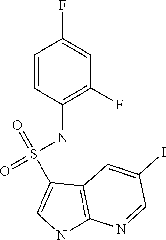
C1=CC(NS(=O)(=O)C2=CNC3=C2C=C(I)C=N3)=C(F)C=C1F
